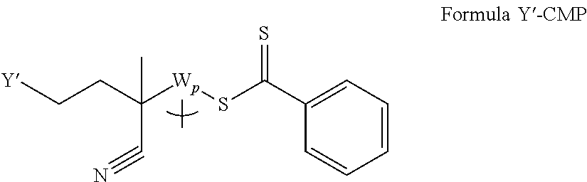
[Y]CCC([Wp](C)SC(C1=CC=CC=C1)=S)(C#N)C
